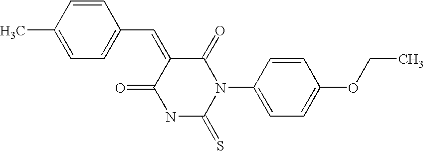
C1(C=C2C(=O)N(C3=CC=C(OCC)C=C3)C(=S)NC2=O)=CC=C(C)C=C1
